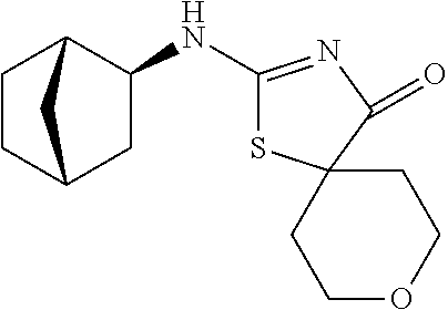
C1CC2CC(NC3=NC(=O)C4(S3)CCOCC4)C1C2
